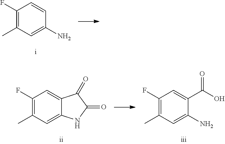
C1(F)=C(C)C=C(N)C=C1.C1(F)=C(C)C=C(N)C(C(=O)O)=C1.C1(F)=C(C)C=C2C(=C1)C(=O)C(=O)N2
